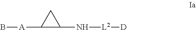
C1C([A]B)C1N[L2][D]
